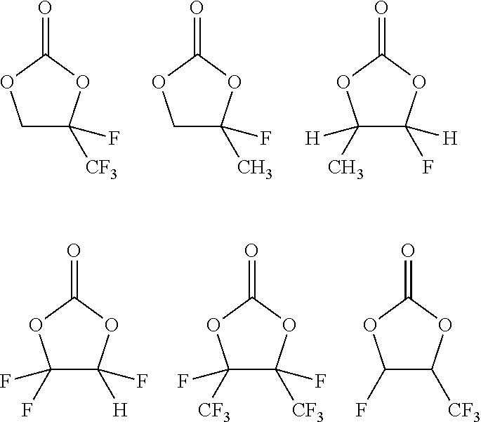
C1C(F)([CF3])OC(=O)O1.C1C(F)(C)OC(=O)O1.C1(C)([H])C([H])(F)OC(=O)O1.C1(F)(F)C(F)([H])OC(=O)O1.C1(F)([CF3])C(F)([CF3])OC(=O)O1.C1(F)C([CF3])OC(=O)O1
